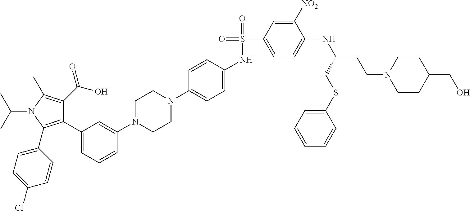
C1(C2=CC=CC(N3CCN(C4=CC=C(NS(=O)(C5=CC=C(NC(CCN6CCC(CO)CC6)CSC6=CC=CC=C6)C([NO2])=C5)=O)C=C4)CC3)=C2)=C(C2=CC=C(Cl)C=C2)N(C(C)C)C(C)=C1C(O)=O
